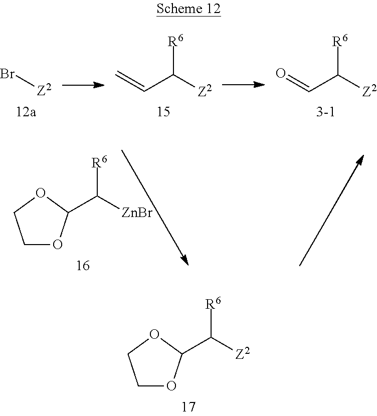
Br[Z2].C(C([Z2])[R6])=C.C(C([Z2])[R6])=O.C1OC(C([ZnBr])[R6])OC1.C1OC(C([Z2])[R6])OC1
